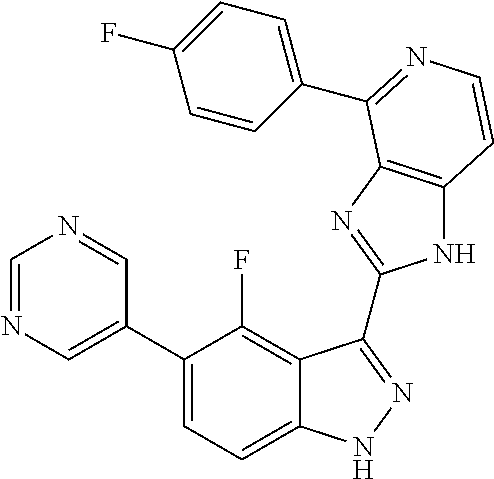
C1=C(C2=CC=C3C(=C2F)C(C2=NC4=C(N2)C=CN=C4C2=CC=C(F)C=C2)=NN3)C=NC=N1
